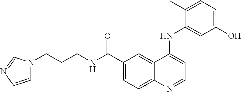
C1(C(=O)NCCCN2C=CN=C2)=CC=C2C(=C1)C(NC1=CC(O)=CC=C1C)=CC=N2
